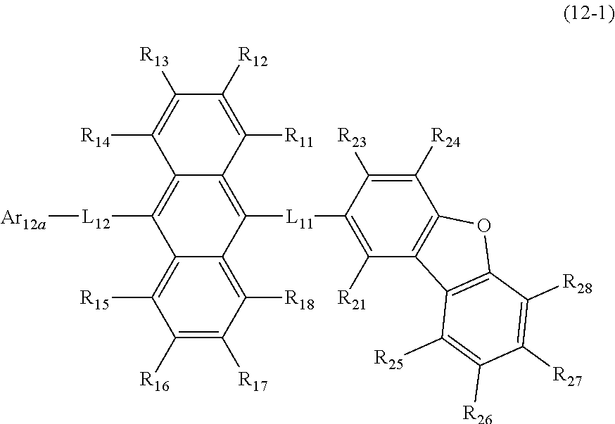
C1([R11])=C([R12])C([R13])=C([R14])C2=C([L12][Ar12a])C3=C([R15])C([R16])=C([R17])C([R18])=C3C([L11]C3=C([R21])C4=C(C([R24])=C3[R23])OC3=C4C([R25])=C([R26])C([R27])=C3[R28])=C12
